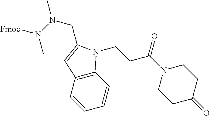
[Fmoc]N(C)N(CC1=CC2=C(C=CC=C2)N1CCC(=O)N1CCC(=O)CC1)C
